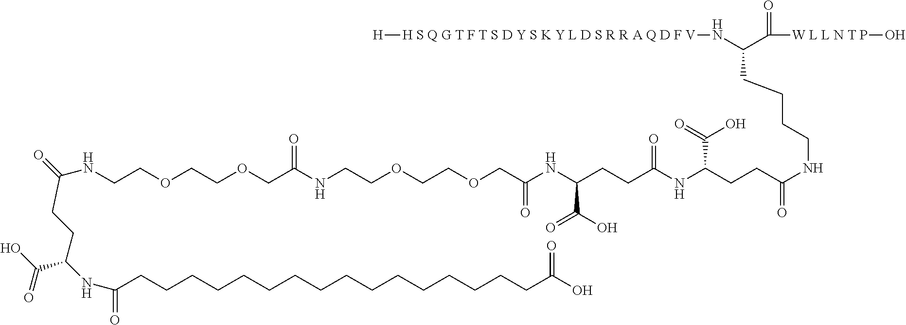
[H][H S Q G T F T S D Y S K Y L D S R R A Q D F V]NC(C([W L L N T P]O)=O)CCCCNC(CCC(NC(CCC(NC(COCCOCCNC(COCCOCCNC(CCC(NC(CCCCCCCCCCCCCCCCC(O)=O)=O)C(O)=O)=O)=O)=O)C(O)=O)=O)C(=O)O)=O
